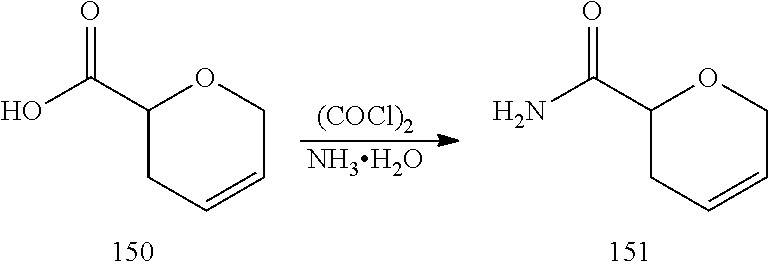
C1(C(O)=O)CC=CCO1.[(COCl)2].[NH3H2O].C1(C(N)=O)CC=CCO1
